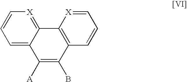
C1=[X]C2=C(C=C1)C(B)=C([A])C1=CC=C[X]=C21
